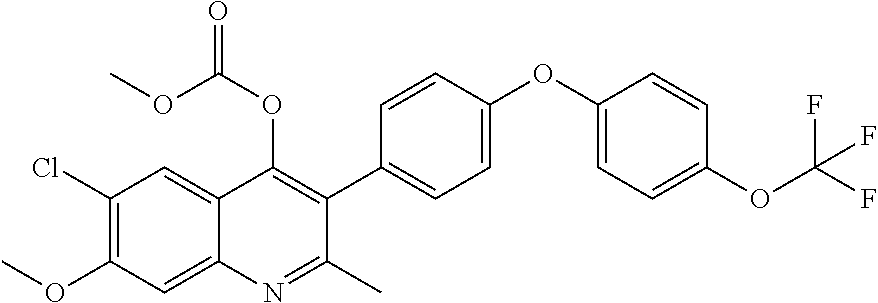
C1(Cl)=C(OC)C=C2C(=C1)C(OC(=O)OC)=C(C1=CC=C(OC3=CC=C(OC(F)(F)F)C=C3)C=C1)C(C)=N2
